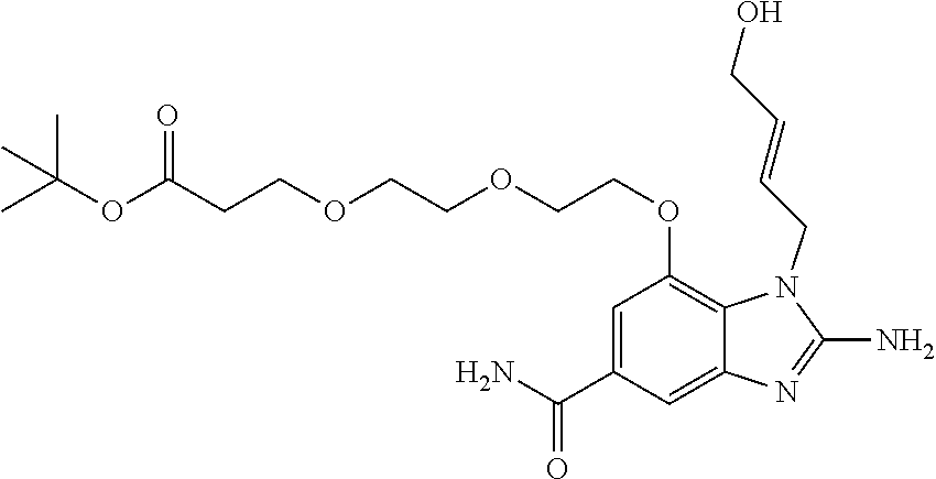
C1=C(C(N)=O)C=C2C(=C1OCCOCCOCCC(OC(C)(C)C)=O)N(CC=CCO)C(N)=N2
